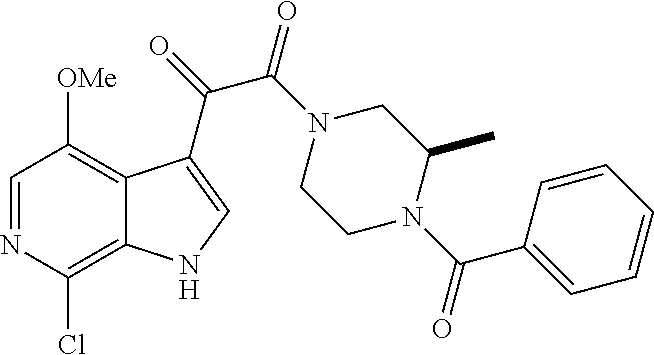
C1=NC(Cl)=C2C(=C1[OMe])C(C(=O)C(N1CCN(C(C3=CC=CC=C3)=O)C(C)C1)=O)=CN2
